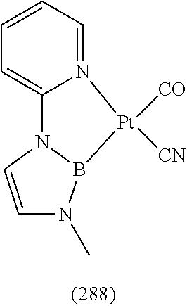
C1=CC=N2C(=C1)N1C=CN(C)B1[Pt]2([CO])[CN]
